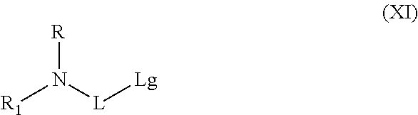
[R1]N([L][Lg])[R]
